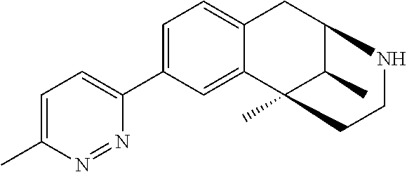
C1=C(C2=CC=C(C)N=N2)C=C2C(=C1)CC1C(C)C2(C)CCN1
